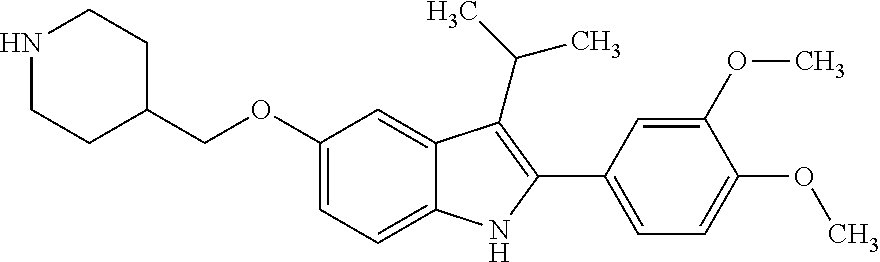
C(OC1=CC=C2C(=C1)C(C(C)C)=C(C1=CC=C(OC)C(OC)=C1)N2)C1CCNCC1
